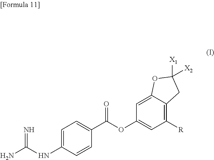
C1=C(NC(N)=N)C=CC(C(OC2=CC([R])=C3C(=C2)OC([X1])([X2])C3)=O)=C1
